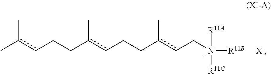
Cc(cCCc(cCCc(cCN([R11B])([R11A])[R11C])C)C)C.[X-]
